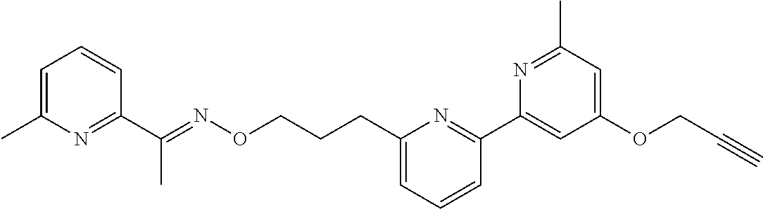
C1=C(C)N=C(C(=NOCCCC2=CC=CC(C3=CC(OCC#C)=CC(C)=N3)=N2)C)C=C1
